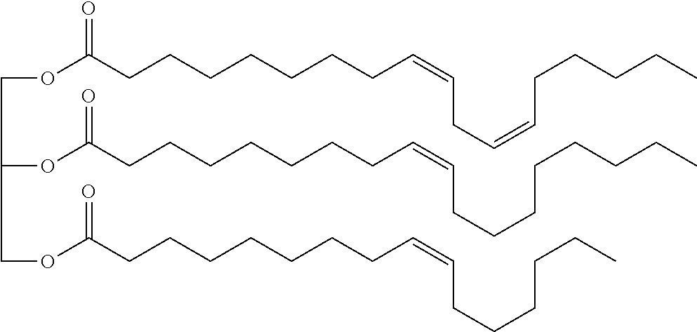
C(OC(CCCCCCCC=CCC=CCCCCC)=O)C(OC(CCCCCCCC=CCCCCCCCC)=O)COC(CCCCCCCC=CCCCCCC)=O
